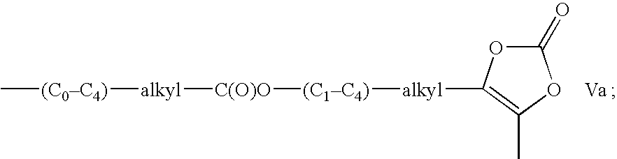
C1(=O)OC([alkyl][(C1C4)][C(O)O][alkyl][(C0C4)]C)=C(C)O1
